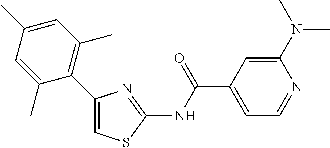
C1(C2=C(C)C=C(C)C=C2C)=CSC(NC(C2=CC=NC(N(C)C)=C2)=O)=N1
